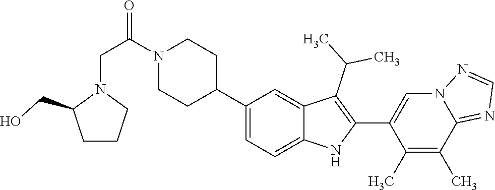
C1(C2CCN(C(CN3C(CO)CCC3)=O)CC2)=CC=C2C(=C1)C(C(C)C)=C(C1=CN3C(=NC=N3)C(C)=C1C)N2
